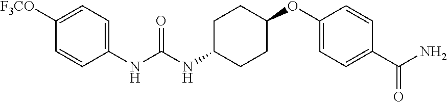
C1=C([F3CO])C=CC(NC(NC2CCC(OC3=CC=C(C(N)=O)C=C3)CC2)=O)=C1
